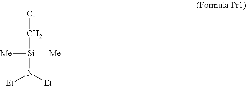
C([Si](N([Et])[Et])([Me])[Me])Cl
